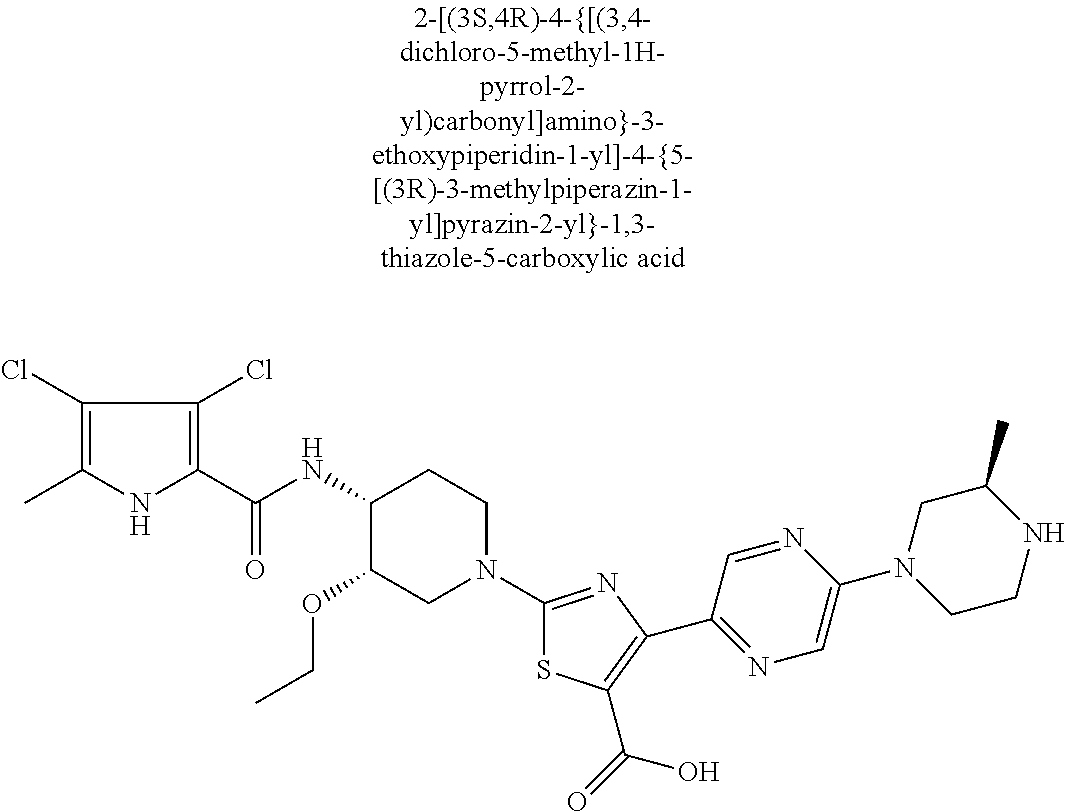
C1(Cl)=C(C)NC(C(NC2C(OCC)CN(C3=NC(C4=NC=C(N5CCNC(C)C5)N=C4)=C(C(=O)O)S3)CC2)=O)=C1Cl
